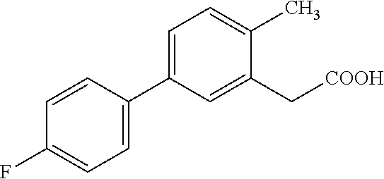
C1(F)=CC=C(C2=CC=C(C)C(C[COOH])=C2)C=C1
